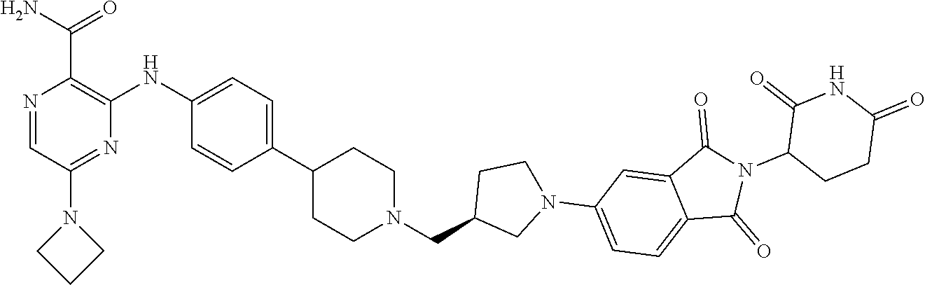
N1=CC(N2CCC2)=NC(NC2=CC=C(C3CCN(CC4CN(C5=CC=C6C(=C5)C(=O)N(C5C(=O)NC(=O)CC5)C6=O)CC4)CC3)C=C2)=C1C(N)=O
